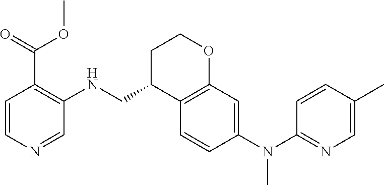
C1C(CNC2=C(C(=O)OC)C=CN=C2)C2=C(OC1)C=C(N(C1=NC=C(C)C=C1)C)C=C2
